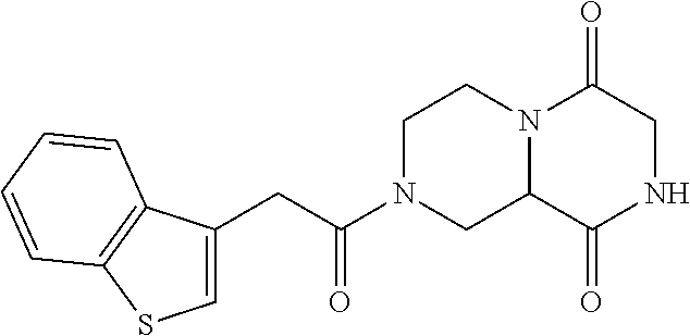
N12C(C(=O)NCC1=O)CN(C(CC1=CSC3=C1C=CC=C3)=O)CC2
